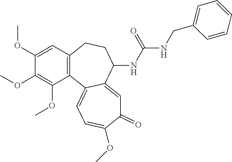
C1(OC)=CC2=C(C(OC)=C1OC)C1=CC=C(OC)C(=O)C=C1C(NC(NCC1=CC=CC=C1)=O)CC2
